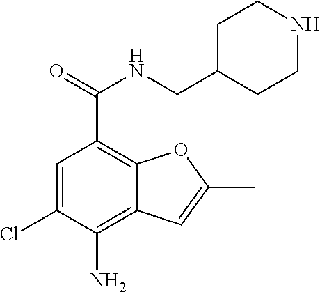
C1=C(Cl)C(N)=C2C(=C1C(NCC1CCNCC1)=O)OC(C)=C2
